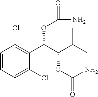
C1=CC=C(Cl)C(C(C(C(C)C)OC(=O)N)OC(N)=O)=C1Cl
